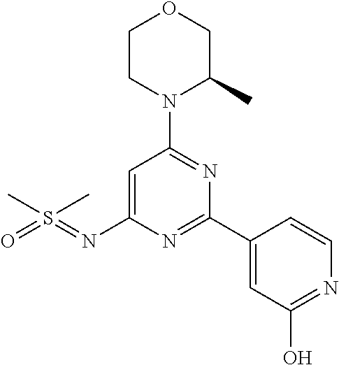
O1CCN(C2=NC(C3=CC(O)=NC=C3)=NC(N=S(=O)(C)C)=C2)C(C)C1
